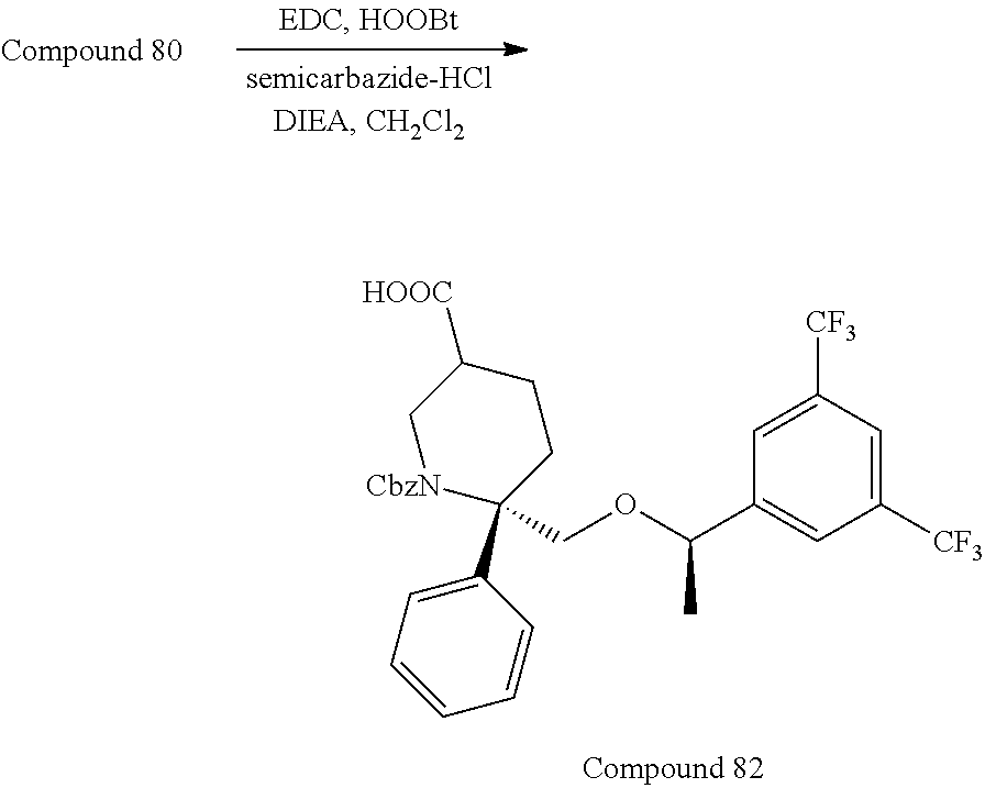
[CbzN]1CC([HOOC])CCC1(C1=CC=CC=C1)COC(C1=CC([CF3])=CC([CF3])=C1)C
